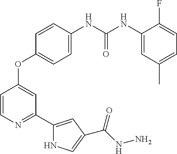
O(C1=CC(C2=CC(C(=O)NN)=CN2)=NC=C1)C1=CC=C(NC(NC2=CC(C)=CC=C2F)=O)C=C1
